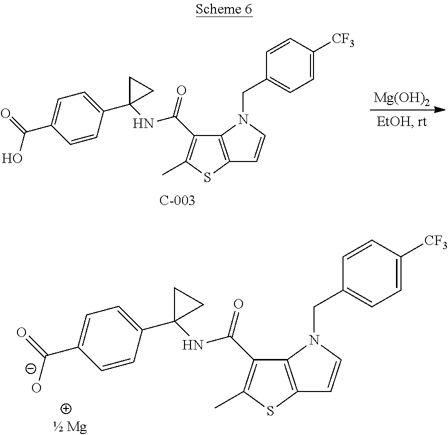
C1=CC([CF3])=CC=C1CN1C2=C(SC(C)=C2C(NC2(C3=CC=C(C(O)=O)C=C3)CC2)=O)C=C1.[Mg(OH)2].C1=CC([CF3])=CC=C1CN1C2=C(SC(C)=C2C(NC2(C3=CC=C(C([O-])=O)C=C3)CC2)=O)C=C1
